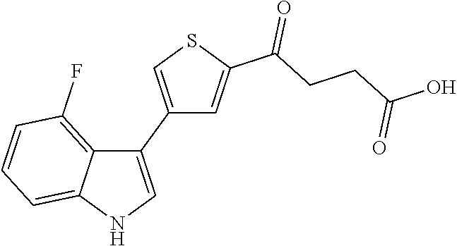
C1(C2=CSC(C(CCC(O)=O)=O)=C2)=CNC2=CC=CC(F)=C12
